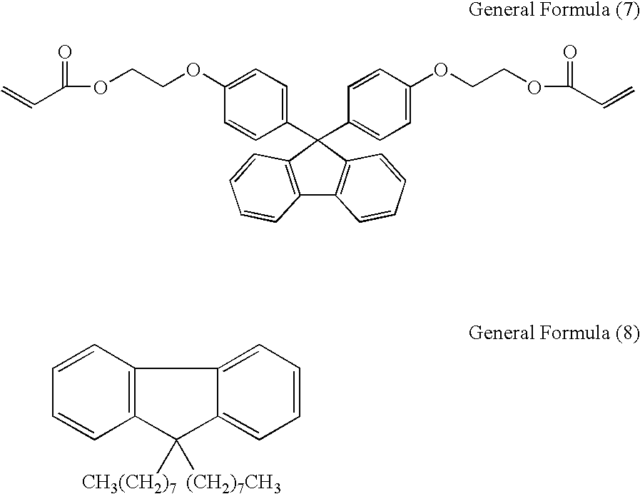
C12=C(C=CC=C1)C1=CC=CC=C1C2([CH3(CH2)7])[(CH2)7CH3].C1(C2(C3=CC=C(OCCOC(=O)C=C)C=C3)C3=C(C4=C2C=CC=C4)C=CC=C3)=CC=C(OCCOC(=O)C=C)C=C1
